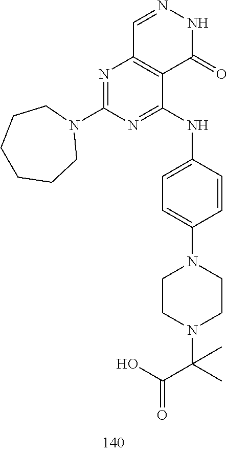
C1=NNC(=O)C2=C1N=C(N1CCCCCC1)N=C2NC1=CC=C(N2CCN(C(C)(C(O)=O)C)CC2)C=C1
